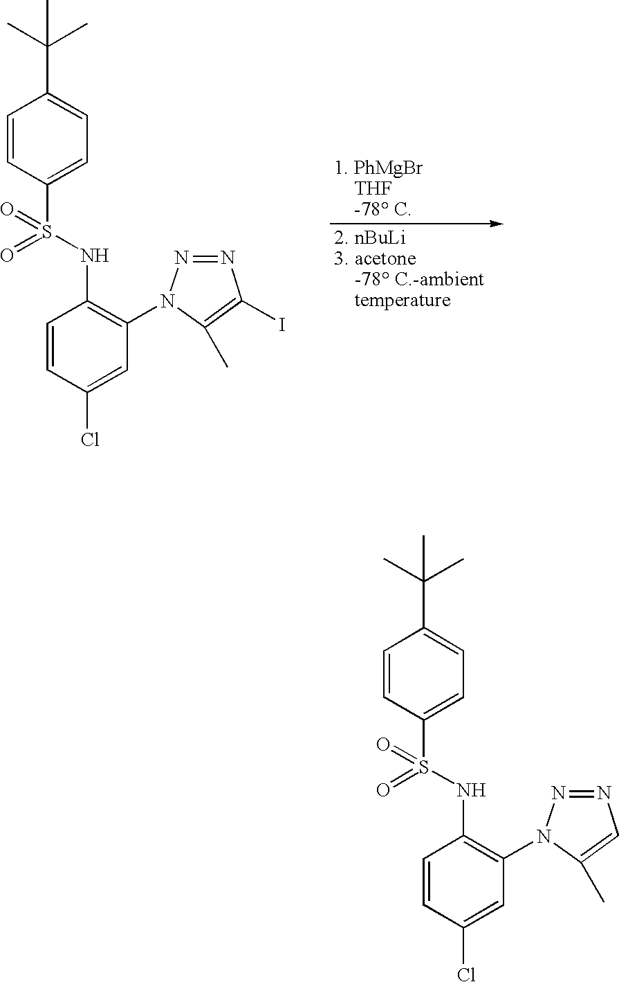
C1=CC(S(NC2=C(N3N=NC(I)=C3C)C=C(Cl)C=C2)(=O)=O)=CC=C1C(C)(C)C.C1=CC(S(NC2=C(N3N=NC=C3C)C=C(Cl)C=C2)(=O)=O)=CC=C1C(C)(C)C
